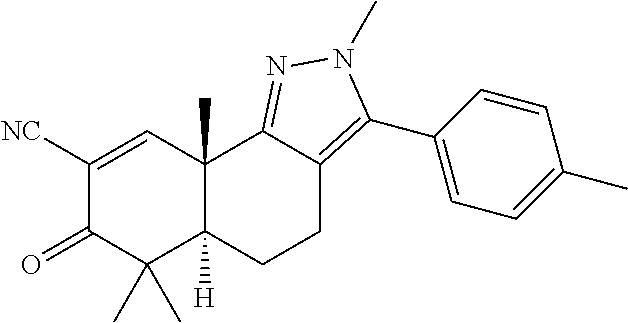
C1([NC])=CC2(C)C([H])(C(C)(C)C1=O)CCC1=C(C3=CC=C(C)C=C3)N(C)N=C21
